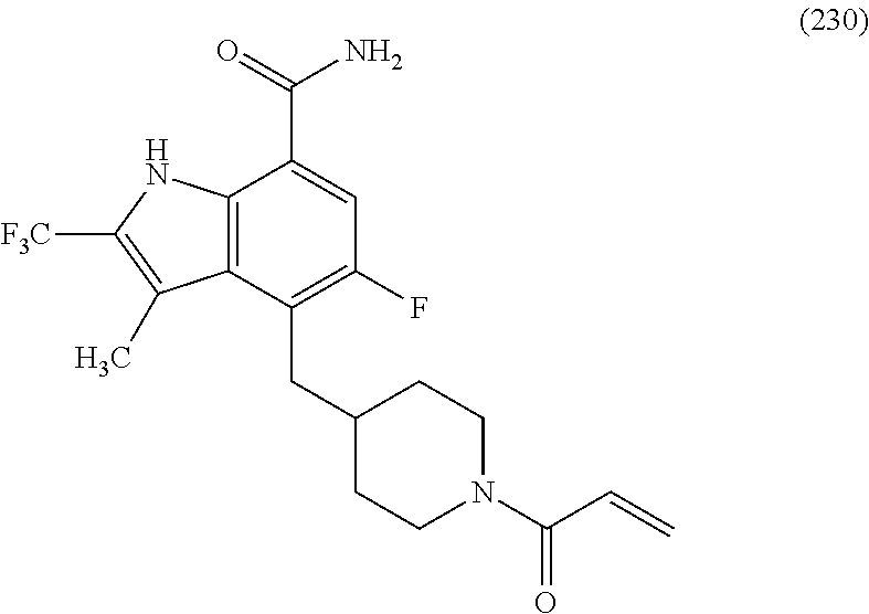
C12=C(C(CC3CCN(C(C=C)=O)CC3)=C(F)C=C1C(=O)N)C(C)=C([F3C])N2
